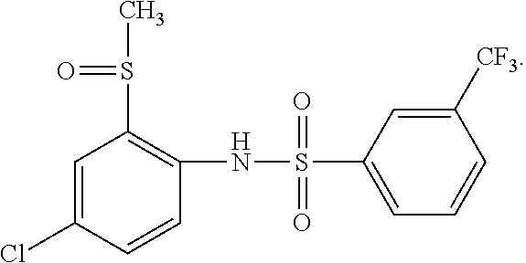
C1=C(Cl)C=CC(NS(=O)(=O)C2=CC=CC([CF3])=C2)=C1S(C)=O
